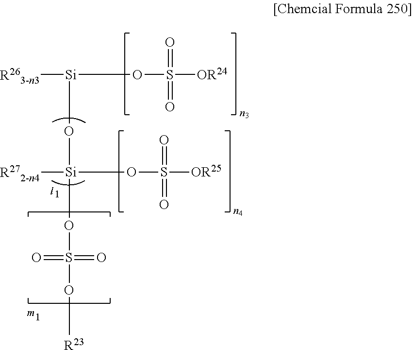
[R263-n3][Si](OS(=O)(=O)[OR24])O[Si](OS(=O)(=O)O[R23])([R272-n4])OS([OR25])(=O)=O
